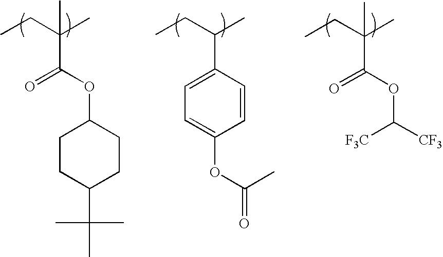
CCC(C)(C(OC([CF3])[F3C])=O)C.CCC(C)(C(OC1CCC(C(C)(C)C)CC1)=O)C.CCC(C)C1=CC=C(OC(=O)C)C=C1
